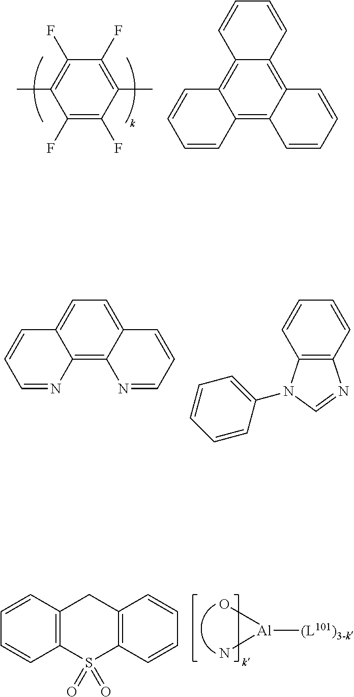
C1(F)=C(F)C(C)=C(F)C(F)=C1C.C12=C3C(=C4C(=C1C=CC=C2)C=CC=C4)C=CC=C3.C12=C3C(=CC=C1C=CC=N2)C=CC=N3.C12=C(C=CC=C1)N=CN2C1=CC=CC=C1.[(L101)3-k][Al](O)N.C1=CC2=C(C=C1)S(=O)(=O)C1=C(C2)C=CC=C1
